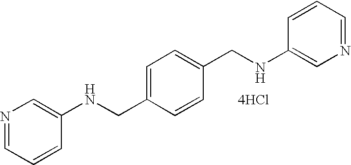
N1=CC=CC(NCC2=CC=C(CNC3=CN=CC=C3)C=C2)=C1.[4HCl]
